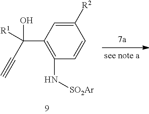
C1([R2])=CC(C(C#C)(O)[R1])=C(N[SO2Ar])C=C1
